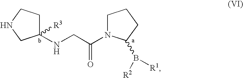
C1(NCC(=O)N2CCCC2B([R2])[R1])([R3])CCNC1
